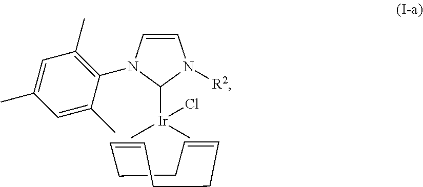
C1=CN(C2=C(C)C=C(C)C=C2C)C([Ir](C)(C)Cl)N1[R2].C1CC=CCCC=C1
